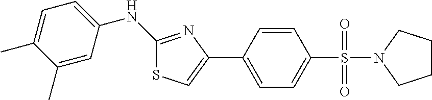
C1(NC2=CC=C(C)C(C)=C2)=NC(C2=CC=C(S(=O)(=O)N3CCCC3)C=C2)=CS1
